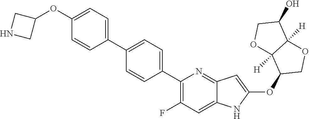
C1(C2=CC=C(C3=C(F)C=C4C(=N3)C=C(OC3COC5([H])C3([H])OCC5O)N4)C=C2)=CC=C(OC2CNC2)C=C1
